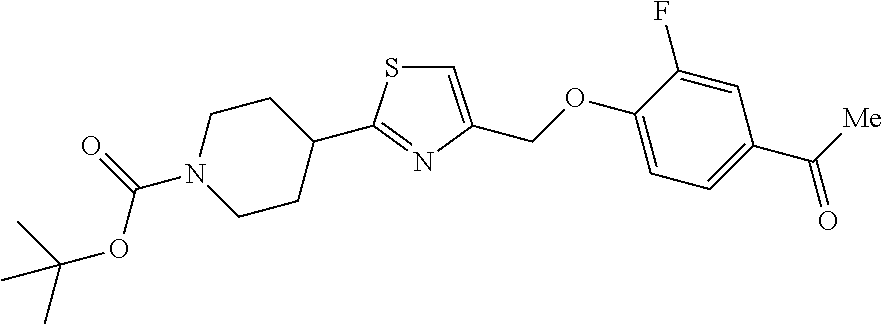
C1=C(COC2=CC=C(C([Me])=O)C=C2F)N=C(C2CCN(C(OC(C)(C)C)=O)CC2)S1
